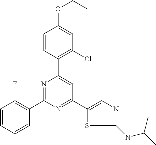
C1=CC(C2=CC(C3=CN=C(NC(C)C)S3)=NC(C3=C(F)C=CC=C3)=N2)=C(Cl)C=C1OCC
